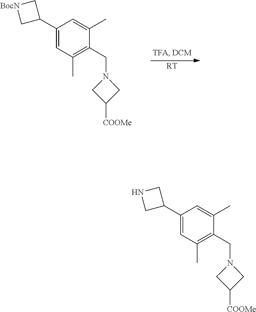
C1=C(C2CNC2)C=C(C)C(CN2CC([COOMe])C2)=C1C.C1=C(C2C[BocN]C2)C=C(C)C(CN2CC([COOMe])C2)=C1C.[RT]
